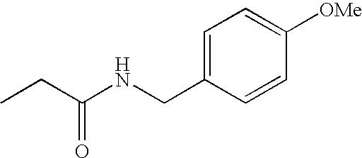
CCC(NCC1=CC=C([OMe])C=C1)=O
